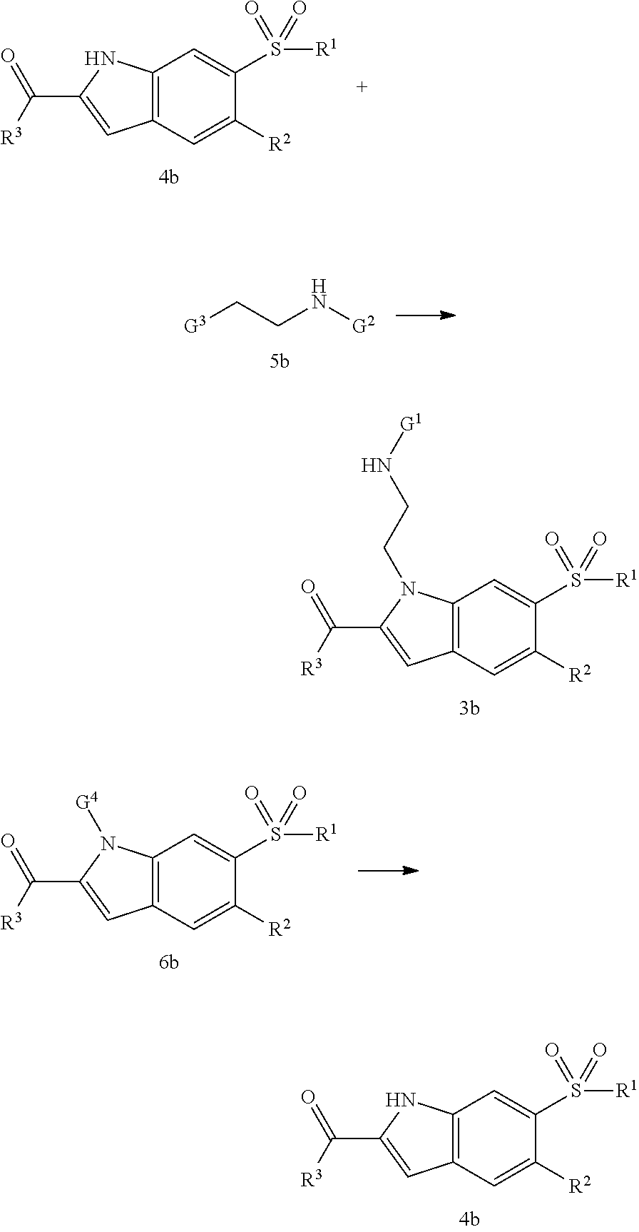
C12=C(C=C([R2])C(S([R1])(=O)=O)=C1)C=C(C([R3])=O)N2.[G3]CCN[G2].C12=C(C=C([R2])C(S([R1])(=O)=O)=C1)C=C(C([R3])=O)N2CCN[G1].C12=C(C=C([R2])C(S([R1])(=O)=O)=C1)C=C(C([R3])=O)N2[G4].C12=C(C=C([R2])C(S([R1])(=O)=O)=C1)C=C(C([R3])=O)N2
